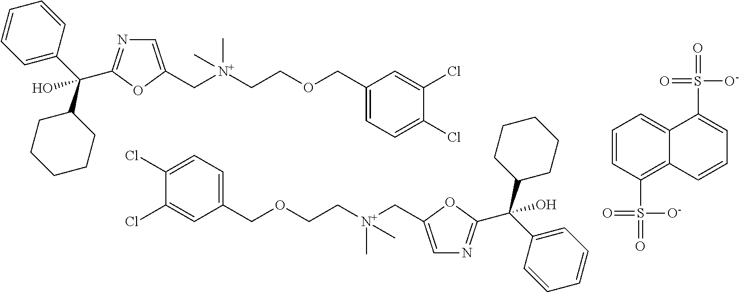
C1=C(C[N+](CCOCC2=CC=C(Cl)C(Cl)=C2)(C)C)OC(C(C2=CC=CC=C2)(C2CCCCC2)O)=N1.C1=C(C[N+](CCOCC2=CC=C(Cl)C(Cl)=C2)(C)C)OC(C(C2=CC=CC=C2)(C2CCCCC2)O)=N1.C12=C(S(=O)(=O)[O-])C=CC=C1C(S(=O)([O-])=O)=CC=C2
